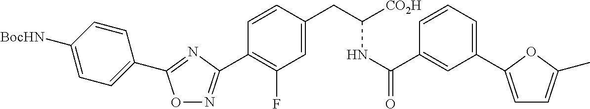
O1N=C(C2=C(F)C=C(CC(NC(=O)C3=CC(C4=CC=C(C)O4)=CC=C3)[CO2H])C=C2)N=C1C1=CC=C([BocHN])C=C1
